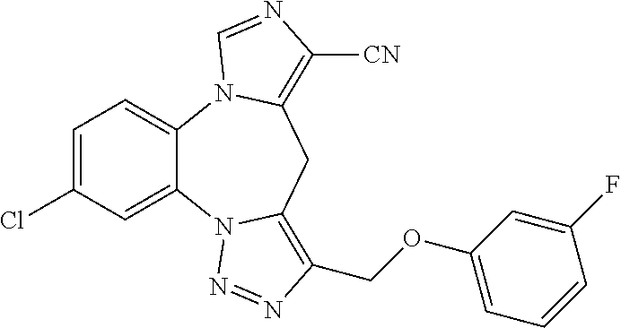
C1=C(Cl)C=C2C(=C1)N1C(=C([CN])N=C1)CC1=C(COC3=CC=CC(F)=C3)N=NN21
